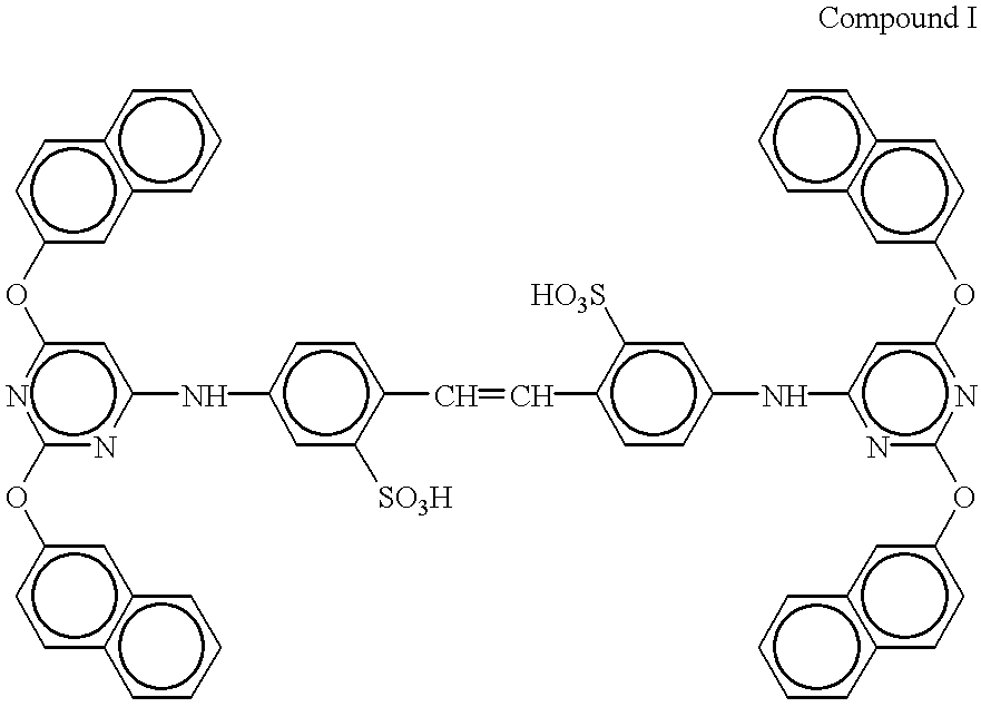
c1c(Oc2nc(Nc3cc([SO3H])c(C=Cc4ccc(Nc5nc(Oc6cc7c(cc6)cccc7)nc(Oc6ccc7c(c6)cccc7)c5)cc4[HO3S])cc3)cc(Oc3cc4c(cc3)cccc4)n2)ccc2c1cccc2
